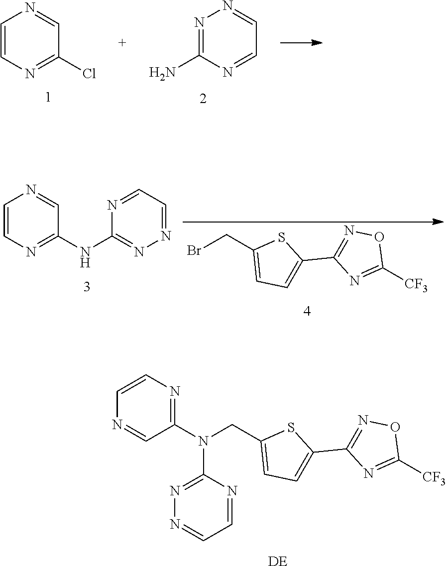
C1=CN=C(Cl)C=N1.N1=C(N)N=CC=N1.N(CC1=CC=C(C2=NOC([CF3])=N2)S1)(C1=NC=CN=C1)C1=NN=CC=N1.[DE].BrCC1=CC=C(C2=NOC([CF3])=N2)S1.C1=CN=C(NC2=NN=CC=N2)C=N1
